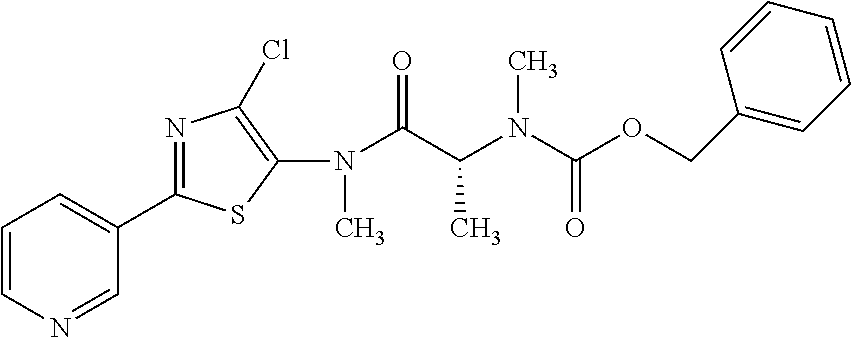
C1=NC=CC=C1C1=NC(Cl)=C(N(C(C(N(C)C(=O)OCC2=CC=CC=C2)C)=O)C)S1
